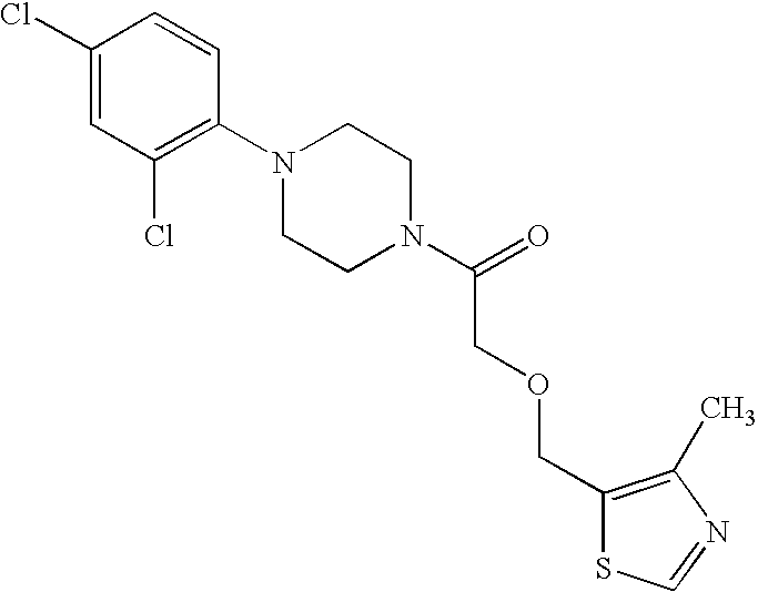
C1(Cl)=CC(Cl)=C(N2CCN(C(=O)COCC3=C(C)N=CS3)CC2)C=C1
